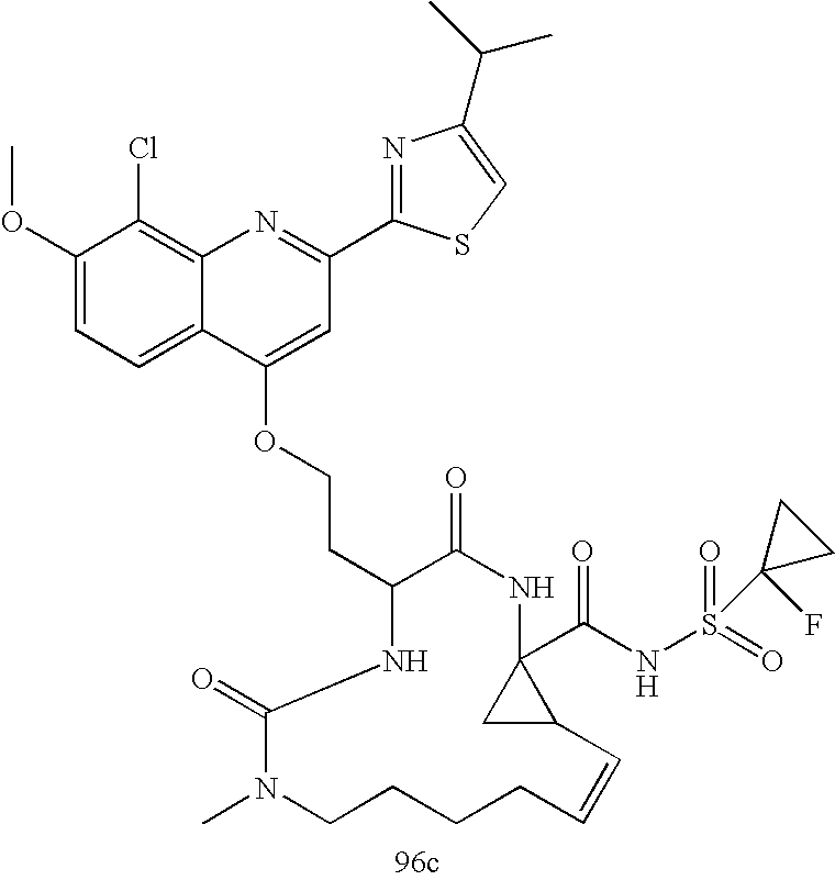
S1C=C(C(C)C)N=C1C1=NC2=C(Cl)C(OC)=CC=C2C(OCCC2NC(=O)N(C)CCCCC=CC3CC3(C(NS(=O)(=O)C3(F)CC3)=O)NC2=O)=C1
